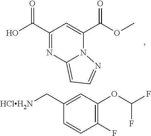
C1(C(O)=O)=NC2=CC=NN2C(C(OC)=O)=C1.C1(F)=C(OC(F)F)C=C(C[HClH2N])C=C1
